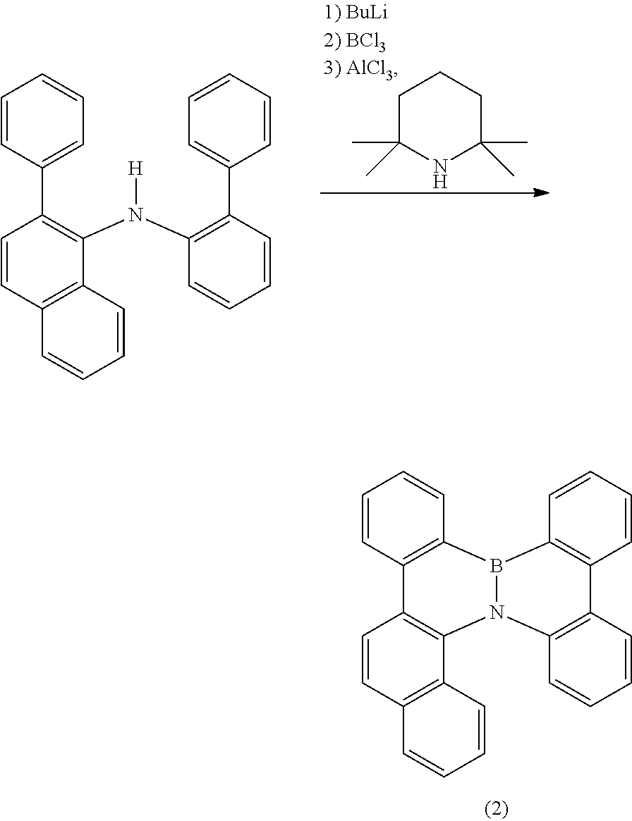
C12=C(B3N(C4=C1C=CC1=C4C=CC=C1)C1=C(C=CC=C1)C1=C3C=CC=C1)C=CC=C2.C1C(C)(C)NC(C)(C)CC1.C1(C2=C(N(C3=C(C4=CC=CC=C4)C=CC=C3)[H])C3=C(C=C2)C=CC=C3)=CC=CC=C1
